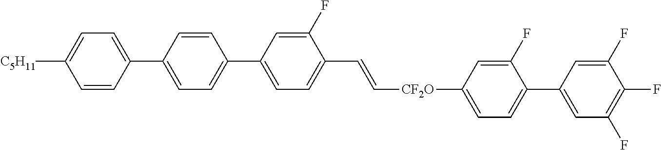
C1=C(C2=CC=C(C3=CC=C(C=C[CF2O]C4=CC=C(C5=CC(F)=C(F)C(F)=C5)C(F)=C4)C(F)=C3)C=C2)C=CC([C5H11])=C1
